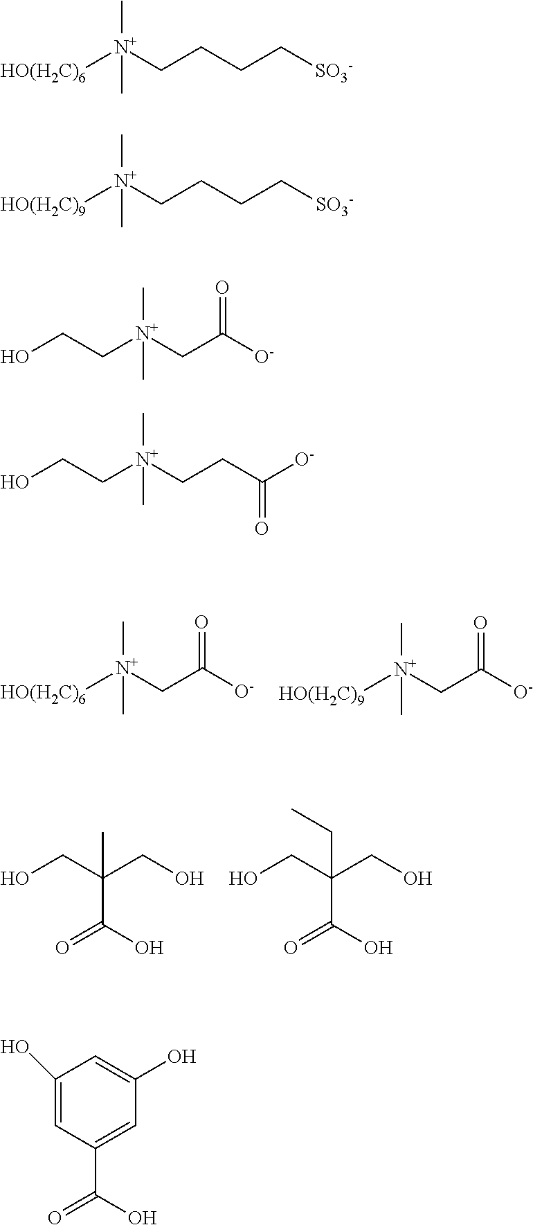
[HO(H2C)6][N+](CC(=O)[O-])(C)C.[HO(H2C)9][N+](CC(=O)[O-])(C)C.OCC(CO)(C)C(=O)O.OCC(CO)(CC)C(=O)O.[HO(H2C)6][N+](CCCC[SO3-])(C)C.[HO(H2C)9][N+](CCCC[SO3-])(C)C.C([N+](CC(=O)[O-])(C)C)CO.C([N+](CCC([O-])=O)(C)C)CO.C1(O)=CC(C(=O)O)=CC(O)=C1
